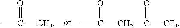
CC(C)=O.CC(CC([CF3])=O)=O
